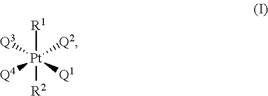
[R1][Pt]([R2])([Q2])([Q3])([Q4])[Q1]
